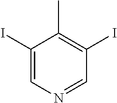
C1(I)=CN=CC(I)=C1C
